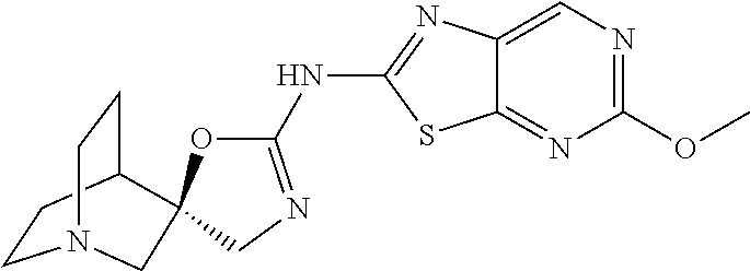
C1CC2CCN1CC21OC(NC2=NC3=CN=C(OC)N=C3S2)=NC1
